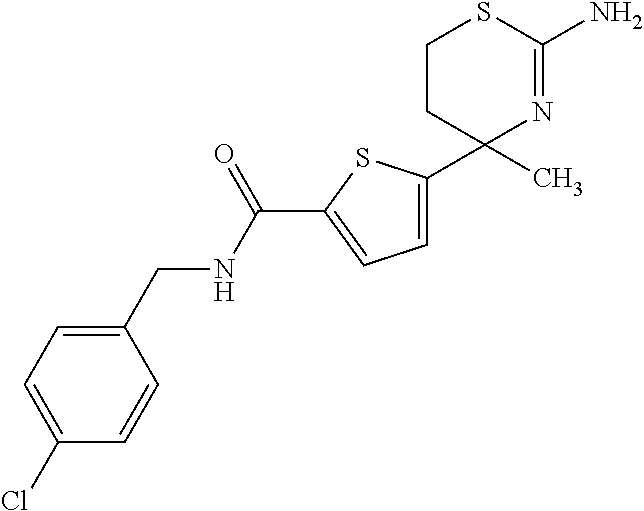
N1=C(N)SCCC1(C)C1=CC=C(C(NCC2=CC=C(Cl)C=C2)=O)S1
